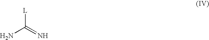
[L]C(=N)N
